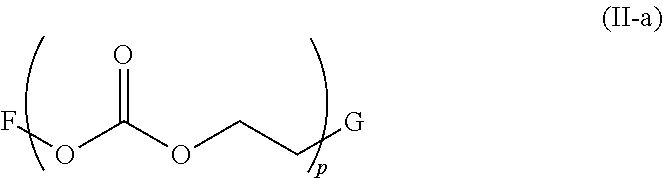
FOC(OCC[G])=O
